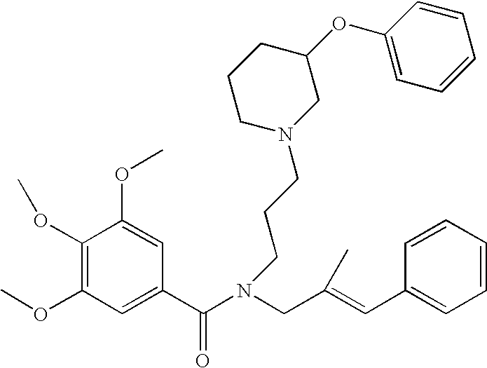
C1(OC)=C(OC)C=C(C(N(CC(=CC2=CC=CC=C2)C)CCCN2CC(OC3=CC=CC=C3)CCC2)=O)C=C1OC
